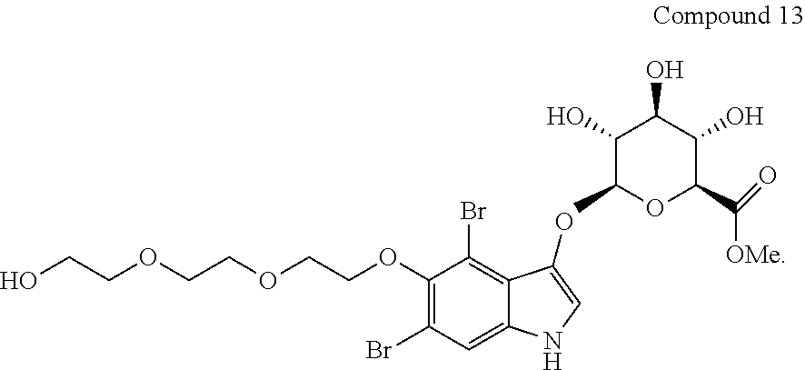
C(COCCOCCOC1=C(Br)C=C2C(=C1Br)C(O)=CN2)O.C1(O)C(C)OC(C(=O)[OMe])C(O)C1O
